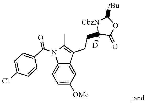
C12=CC=C([OMe])C=C1C(CCC1([D])C(=O)OC([tBu])[NCbz]1)=C(C)N2C(C1=CC=C(Cl)C=C1)=O
